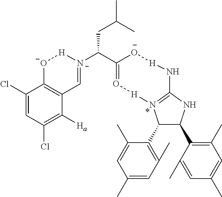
C1(C2=C(C)C=C(C)C=C2C)C(C2=C(C)C=C(C)C=C2C)NC2=N1[H]O=C(C([N-]1=CC3=C([O-][H]1)C(Cl)=CC(Cl)=C3[Ha])CC(C)C)[O-][H]N2
